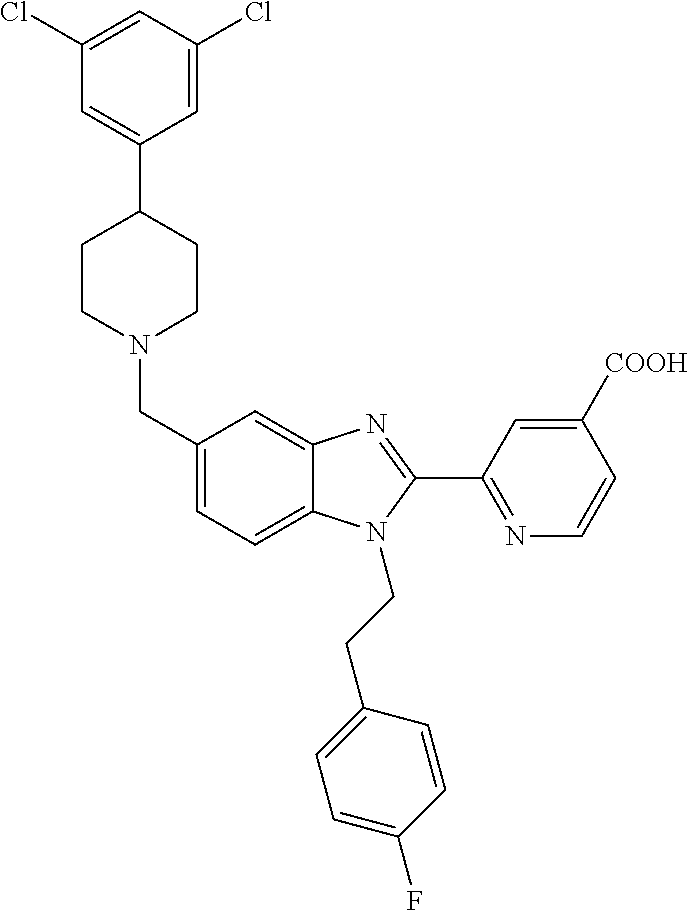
C1(CN2CCC(C3=CC(Cl)=CC(Cl)=C3)CC2)=CC=C2C(=C1)N=C(C1=NC=CC([COOH])=C1)N2CCC1=CC=C(F)C=C1
